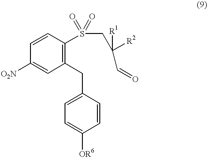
C1([O2N])=CC(CC2=CC=C([OR6])C=C2)=C(S(CC(C=O)([R2])[R1])(=O)=O)C=C1
